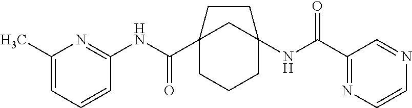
C12(C(NC3=NC(C)=CC=C3)=O)CCCC(NC(C3=NC=CN=C3)=O)(C1)CC2
